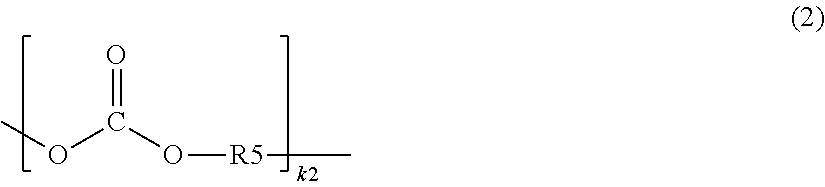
O=C(O[R5]C)OC
